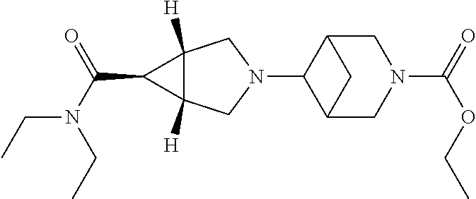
N1(C2C3CN(C(=O)OCC)CC2C3)CC2([H])C([H])(C1)C2C(N(CC)CC)=O
